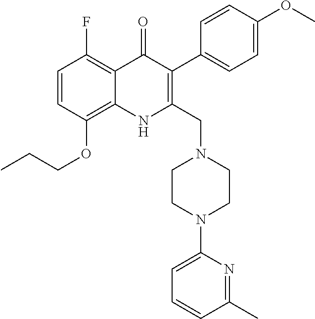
C1=CC(OCCC)=C2C(=C1F)C(=O)C(C1=CC=C(OC)C=C1)=C(CN1CCN(C3=CC=CC(C)=N3)CC1)N2
